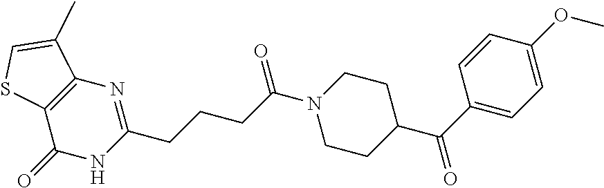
C12=C(N=C(CCCC(N3CCC(C(C4=CC=C(OC)C=C4)=O)CC3)=O)NC1=O)C(C)=CS2
